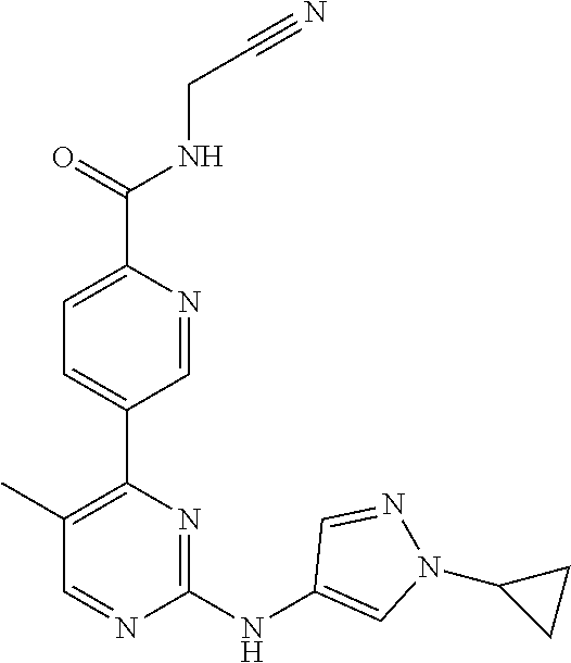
C(CNC(C1=CC=C(C2=C(C)C=NC(NC3=CN(C4CC4)N=C3)=N2)C=N1)=O)#N
